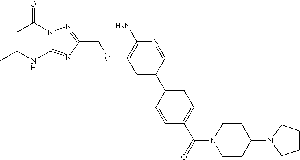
C1=C(C)NC2=NC(COC3=C(N)N=CC(C4=CC=C(C(=O)N5CCC(N6CCCC6)CC5)C=C4)=C3)=NN2C1=O
